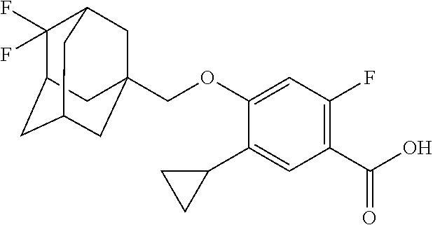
O(C1=CC(F)=C(C(O)=O)C=C1C1CC1)CC12CC3C(F)(F)C(CC(C1)C3)C2
